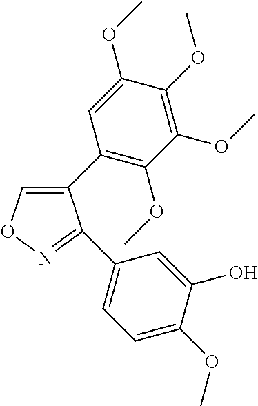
C1(C2=C(OC)C(OC)=C(OC)C(OC)=C2)=CON=C1C1=CC=C(OC)C(O)=C1
